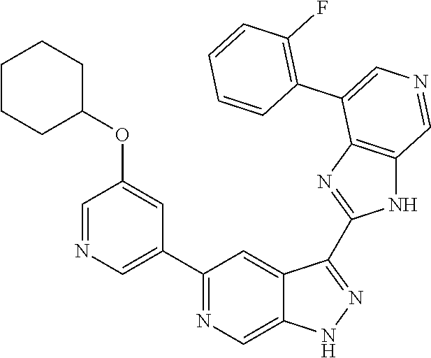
C1(C2=CN=CC(OC3CCCCC3)=C2)=NC=C2C(=C1)C(C1=NC3=C(N1)C=NC=C3C1=C(F)C=CC=C1)=NN2
